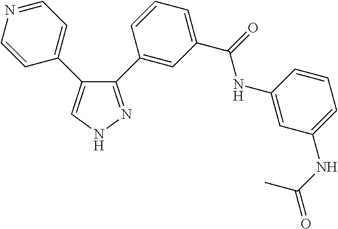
C1=CN=CC=C1C1=CNN=C1C1=CC(C(=O)NC2=CC(NC(=O)C)=CC=C2)=CC=C1
